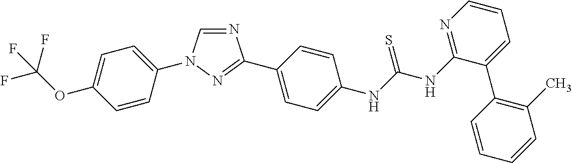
C1=C(N2C=NC(C3=CC=C(NC(NC4=NC=CC=C4C4=C(C)C=CC=C4)=S)C=C3)=N2)C=CC(OC(F)(F)F)=C1
